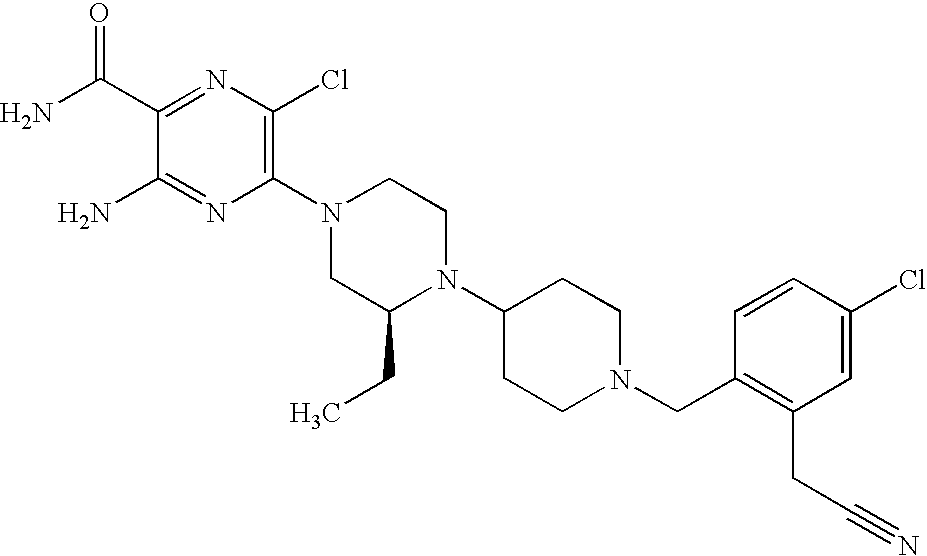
C1(C(N)=O)=NC(Cl)=C(N2CC(CC)N(C3CCN(CC4=C(CC#N)C=C(Cl)C=C4)CC3)CC2)N=C1N
